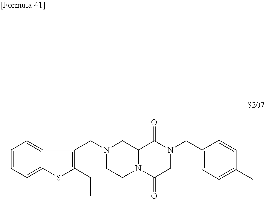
C1=CC=C2C(=C1)C(CN1CCN3C(C1)C(=O)N(CC1=CC=C(C)C=C1)CC3=O)=C(CC)S2
